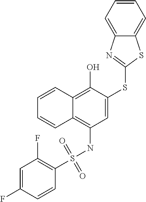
C1=CC2=C(O)C(SC3=NC4=CC=CC=C4S3)=CC(NS(=O)(=O)C3=C(F)C=C(F)C=C3)=C2C=C1
